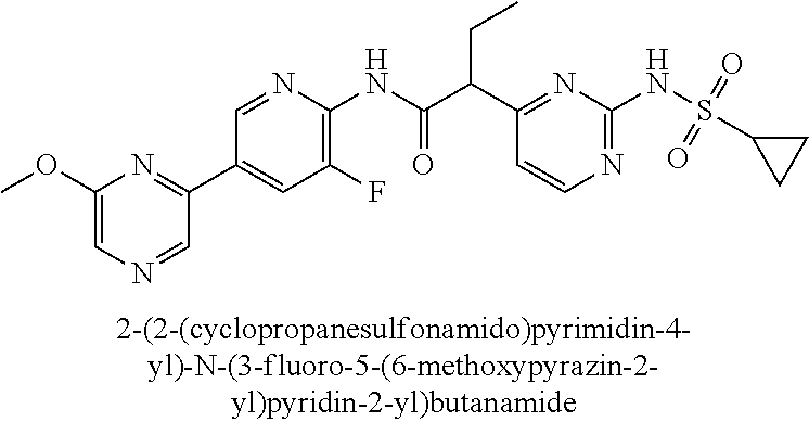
C1(NC(=O)C(C2=NC(NS(C3CC3)(=O)=O)=NC=C2)CC)=C(F)C=C(C2=NC(OC)=CN=C2)C=N1
